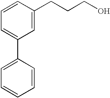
C1=CC(CCCO)=CC(C2=CC=CC=C2)=C1
